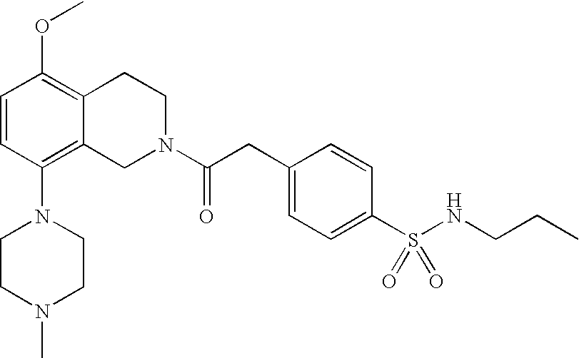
O(C1=C2C(=C(N3CCN(C)CC3)C=C1)CN(C(CC1=CC=C(S(NCCC)(=O)=O)C=C1)=O)CC2)C
